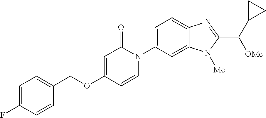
C1(COC2=CC(=O)N(C3=CC=C4C(=C3)N([Me])C(C(C3CC3)[OMe])=N4)C=C2)=CC=C(F)C=C1
